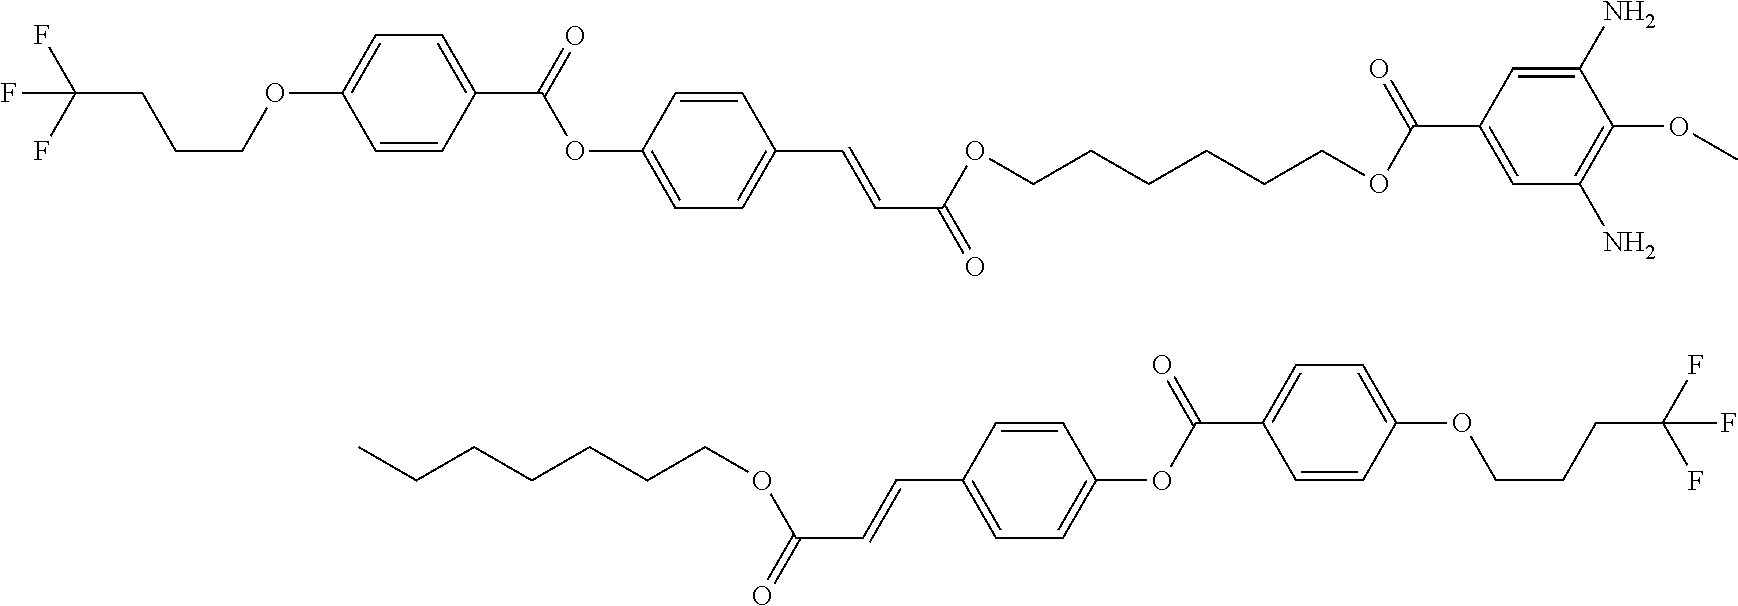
C1=CC(C=CC(=O)OCCCCCCC)=CC=C1OC(=O)C1=CC=C(OCCCC(F)(F)F)C=C1.C1=CC(C=CC(=O)OCCCCCCOC(C2=CC(N)=C(OC)C(N)=C2)=O)=CC=C1OC(=O)C1=CC=C(OCCCC(F)(F)F)C=C1
